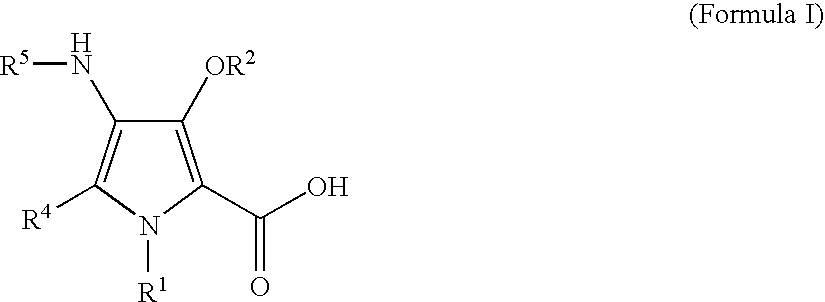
C1([OR2])=C(C(O)=O)N([R1])C([R4])=C1N[R5]
